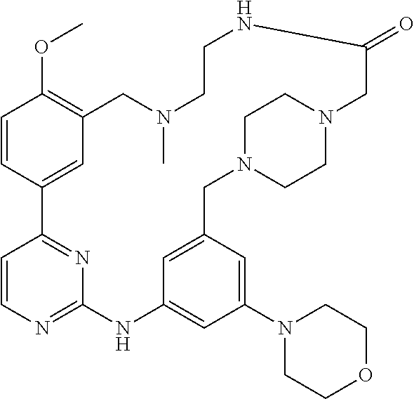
C1=CC2=CC(=C1OC)CN(C)CCNC(=O)CN1CCN(CC3=CC(=CC(N4CCOCC4)=C3)NC3=NC=CC2=N3)CC1
